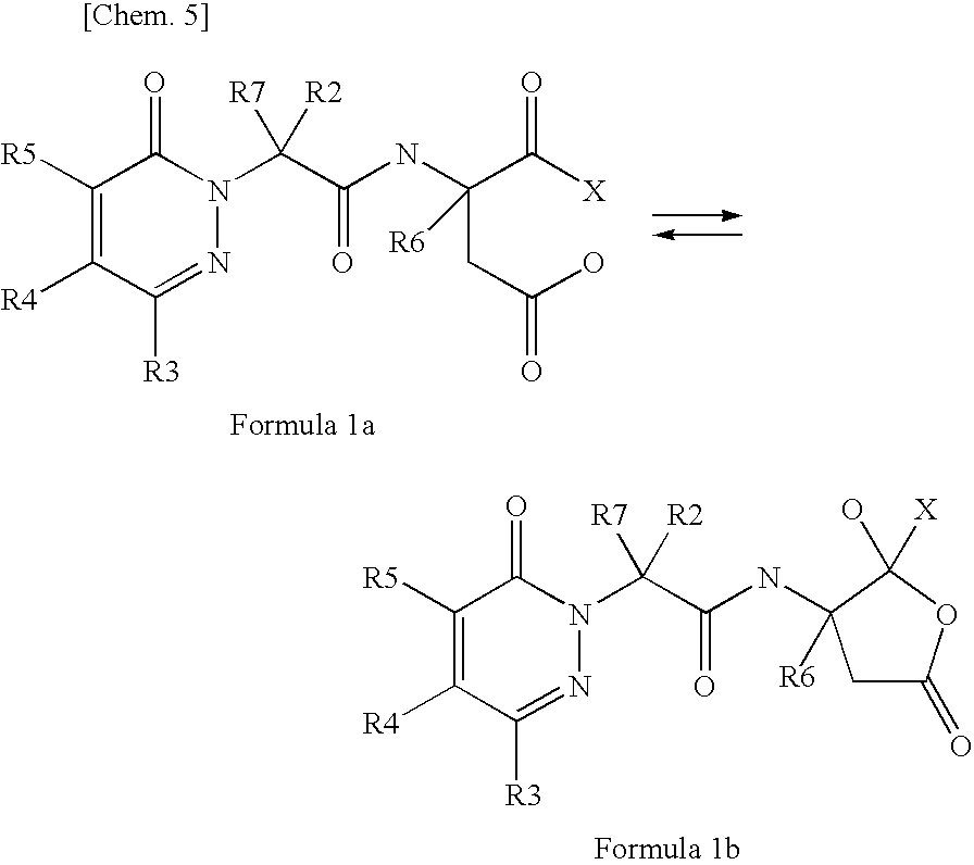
C1([R5])=C([R4])C([R3])=NN(C(C(NC2([R6])CC(=O)OC2([X])O)=O)([R2])[R7])C1=O.C1([R5])=C([R4])C([R3])=NN(C(C(NC(C([X])=O)([R6])CC(=O)O)=O)([R2])[R7])C1=O
